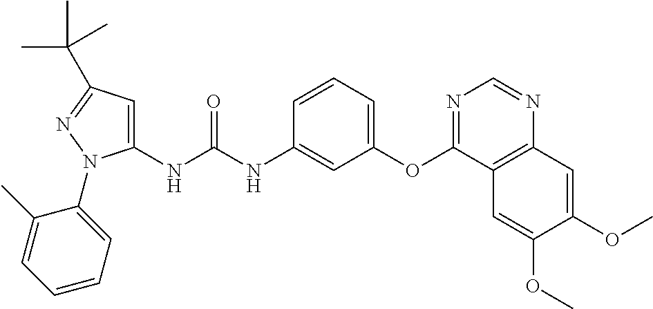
C1(NC(NC2=CC(OC3=NC=NC4=C3C=C(OC)C(OC)=C4)=CC=C2)=O)=CC(C(C)(C)C)=NN1C1=CC=CC=C1C
